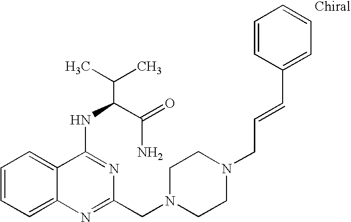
C1=CC=C2C(=C1)C(NC(C(N)=O)C(C)C)=NC(CN1CCN(CC=CC3=CC=CC=C3)CC1)=N2
